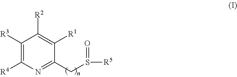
C1([R3])=C([R4])N=C(CS([R5])=O)C([R1])=C1[R2]
